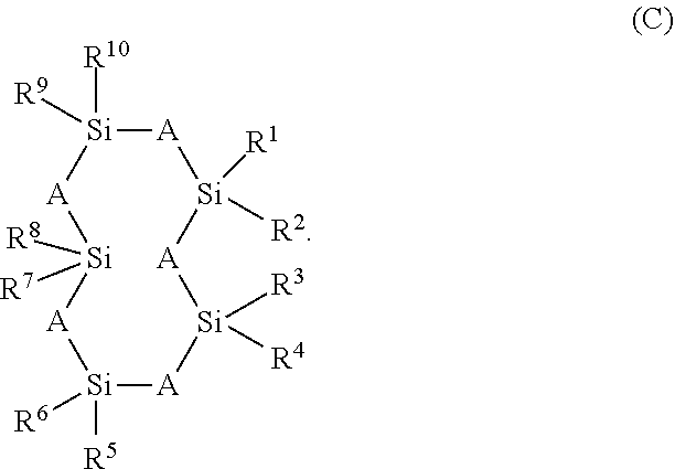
[Si]1([R8])([R7])[A][Si]([R10])([R9])[A][Si]([R2])([R1])[A][Si]([R4])([R3])[A][Si]([R5])([R6])[A]1
